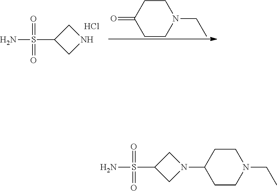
S(C1CN(C2CCN(CC)CC2)C1)(=O)(=O)N.S(C1CNC1)(=O)(=O)N.Cl.C1CN(CC)CCC1=O
